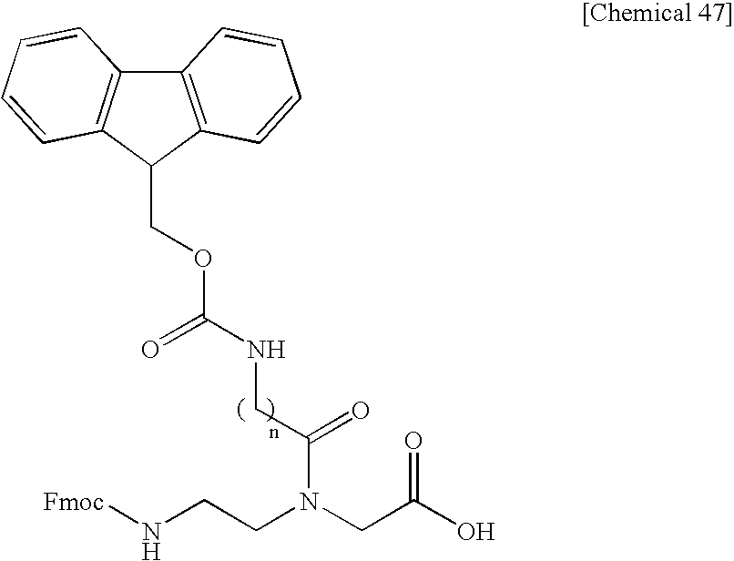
[Fmoc]NCCN(CC(O)=O)C(CNC(OCC1C2=C(C3=C1C=CC=C3)C=CC=C2)=O)=O
